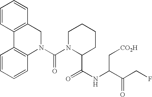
C1=CC=CC2=C1C1=C(CN2C(N2C(C(NC(C(CF)=O)C[CO2H])=O)CCCC2)=O)C=CC=C1
